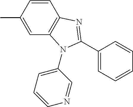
C1(C)=CC2=C(C=C1)N=C(C1=CC=CC=C1)N2C1=CC=CN=C1
